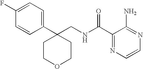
C1(CNC(C2=NC=CN=C2N)=O)(C2=CC=C(F)C=C2)CCOCC1
